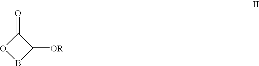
C1(=O)OBC1[OR1]
